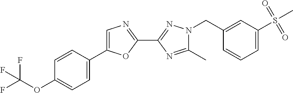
C1(C)=NC(C2=NC=C(C3=CC=C(OC(F)(F)F)C=C3)O2)=NN1CC1=CC(S(C)(=O)=O)=CC=C1
